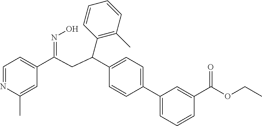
C1=NC(C)=CC(C(CC(C2=CC=C(C3=CC=CC(C(OCC)=O)=C3)C=C2)C2=C(C)C=CC=C2)=NO)=C1
